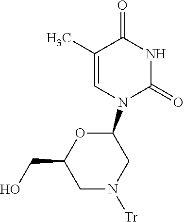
O=C1NC(=O)N(C2OC(CO)CN([Tr])C2)C=C1C
